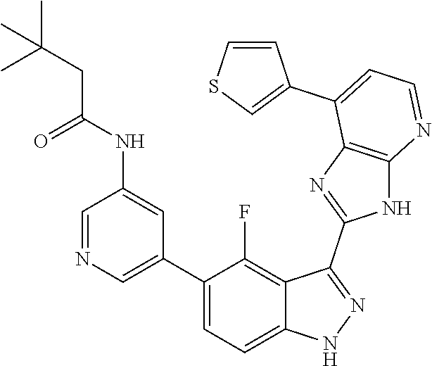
C1=NC=C(C2=CC=C3C(=C2F)C(C2=NC4=C(N2)N=CC=C4C2=CSC=C2)=NN3)C=C1NC(CC(C)(C)C)=O
